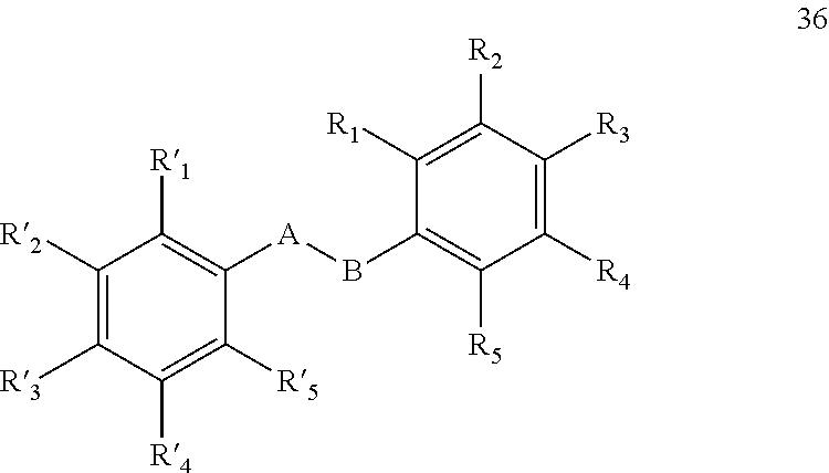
C1([R2])=C([R3])C([R4])=C([R5])C([A]BC2=C([R5])C([R4])=C([R3])C([R2])=C2[R1])=C1[R1]
